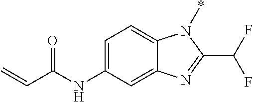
C1=C(NC(C=C)=O)C=C2C(=C1)N(*)C(C(F)F)=N2
